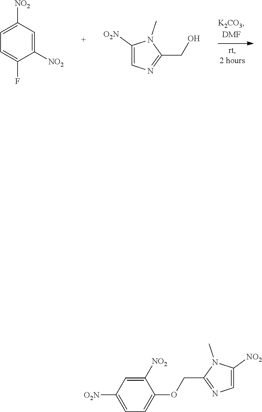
C1=C([NO2])C=C([NO2])C(F)=C1.C1([O2N])=CN=C(CO)N1C.N1=C(COC2=CC=C([O2N])C=C2[NO2])N(C)C([NO2])=C1
